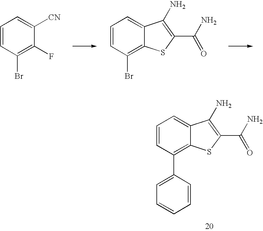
C1=CC(Br)=C(F)C([CN])=C1.C1=CC(Br)=C2C(=C1)C(N)=C(C(N)=O)S2.C1=CC(C2=CC=CC=C2)=C2C(=C1)C(N)=C(C(N)=O)S2
